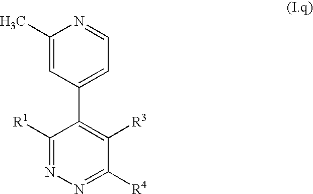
C1(C2=CC=NC(C)=C2)=C([R3])C([R4])=NN=C1[R1]
